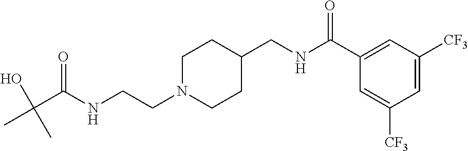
C1N(CCNC(C(C)(O)C)=O)CCC(CNC(C2=CC([CF3])=CC([CF3])=C2)=O)C1
